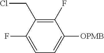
C1(F)=C(CCl)C(F)=CC=C1[OPMB]
